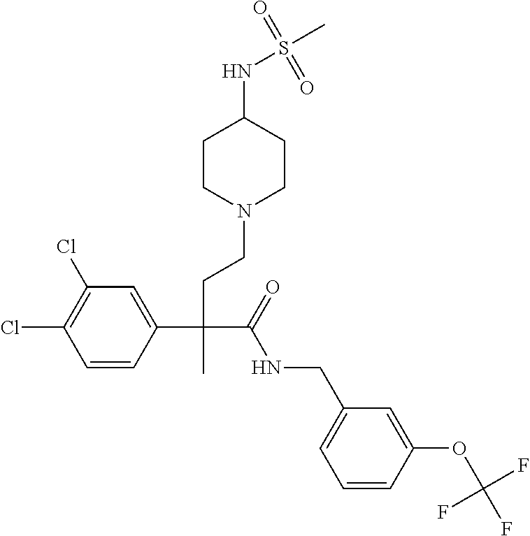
C1=CC(C(CCN2CCC(NS(C)(=O)=O)CC2)(C(=O)NCC2=CC=CC(OC(F)(F)F)=C2)C)=CC(Cl)=C1Cl
